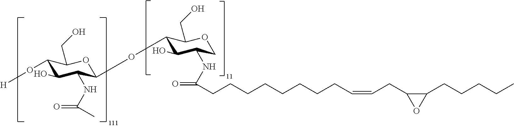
C1(O[H])C(O)C(NC(C)=O)C(OC2C(O)C(NC(CCCCCCCCC=CCC3OC3CCCCC)=O)COC2CO)OC1CO
